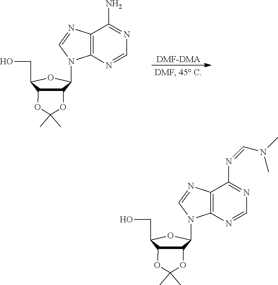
OCC1C2C(C(N3C4=C(C(N)=NC=N4)N=C3)O1)OC(C)(C)O2.[DMF-DMA].OCC1C2C(C(N3C4=C(C(N=CN(C)C)=NC=N4)N=C3)O1)OC(C)(C)O2
